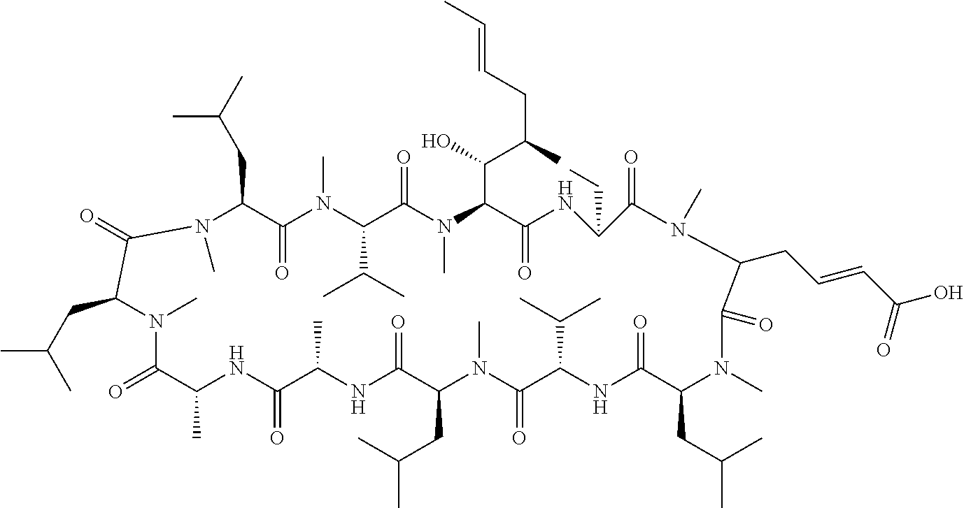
C1(CC(C)C)C(=O)N(C)C(C(C)C)C(=O)N(C)C(C(C(CC=CC)C)O)C(=O)NC(CC)C(=O)N(C)C(CC=CC(O)=O)C(=O)N(C)C(CC(C)C)C(=O)NC(C(C)C)C(=O)N(C)C(CC(C)C)C(=O)NC(C)C(=O)NC(C)C(=O)N(C)C(CC(C)C)C(=O)N1C
